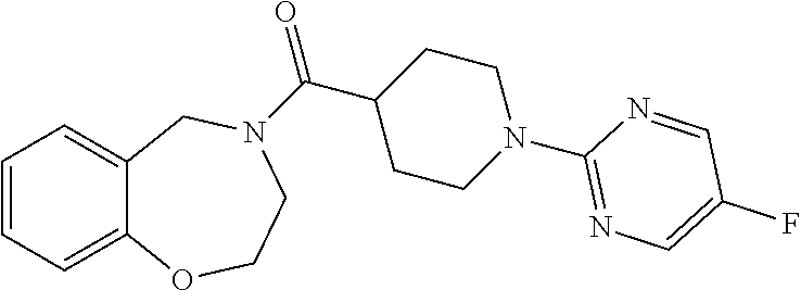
C1=CC=C2C(=C1)CN(C(C1CCN(C3=NC=C(F)C=N3)CC1)=O)CCO2
